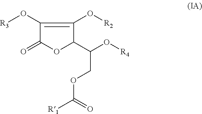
C1(O[R3])=C(O[R2])C(C(O[R4])COC([R1])=O)OC1=O
